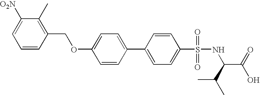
C1=CC(COC2=CC=C(C3=CC=C(S(=O)(=O)NC(C(=O)O)C(C)C)C=C3)C=C2)=C(C)C([O2N])=C1
